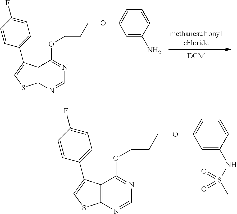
C12=C(N=CN=C1OCCCOC1=CC=CC(N)=C1)SC=C2C1=CC=C(F)C=C1.C12=C(N=CN=C1OCCCOC1=CC=CC(NS(C)(=O)=O)=C1)SC=C2C1=CC=C(F)C=C1
